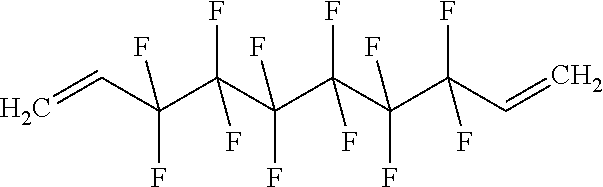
C=CC(C(F)(F)C(C(C(C(C=C)(F)F)(F)F)(F)F)(F)F)(F)F
